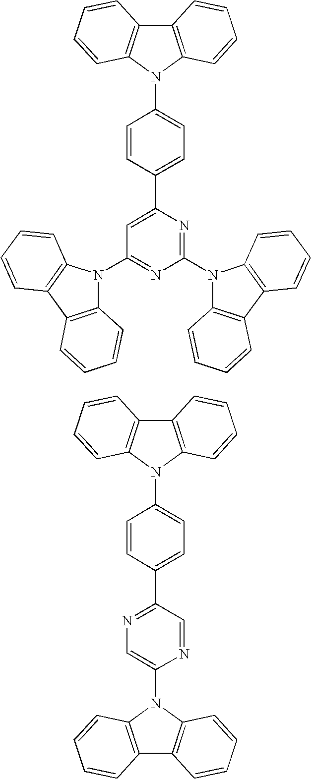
C1(N2C3=C(C4=C2C=CC=C4)C=CC=C3)=CC=C(C2=CC(N3C4=C(C5=C3C=CC=C5)C=CC=C4)=NC(N3C4=C(C5=C3C=CC=C5)C=CC=C4)=N2)C=C1.C1(N2C3=C(C4=C2C=CC=C4)C=CC=C3)=CC=C(C2=NC=C(N3C4=C(C5=C3C=CC=C5)C=CC=C4)N=C2)C=C1
